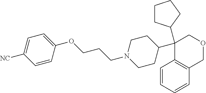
C1(C2(C3CCCC3)C3=C(COC2)C=CC=C3)CCN(CCCOC2=CC=C([NC])C=C2)CC1
